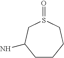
C1CCCS(=O)CC1N
